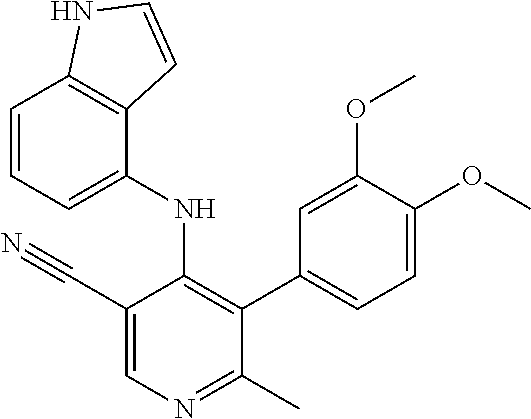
C1=CC=C(NC2=C(C3=CC=C(OC)C(OC)=C3)C(C)=NC=C2C#N)C2=C1NC=C2
